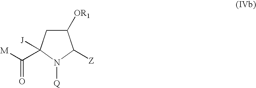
C1([OR1])CC([J])(C([M])=O)N([Q])C1[Z]
